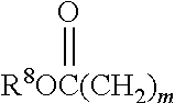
O=[R8OC(CH2)m]
